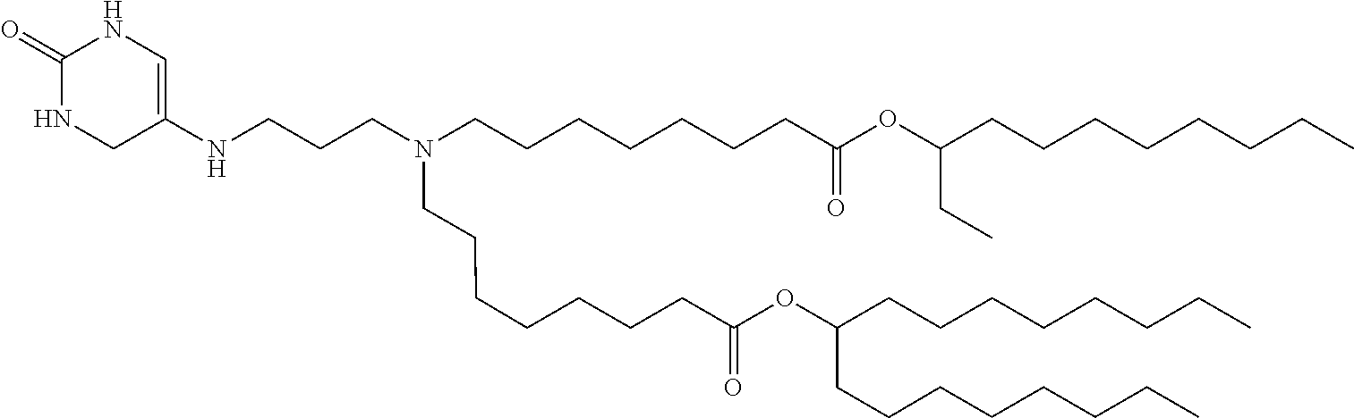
C(C(=O)OC(CCCCCCCC)CCCCCCCC)CCCCCCN(CCCNC1=CNC(=O)NC1)CCCCCCCC(OC(CC)CCCCCCCC)=O
